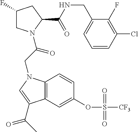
C12=C(C=C(OS([CF3])(=O)=O)C=C1)C(C(C)=O)=CN2CC(=O)N1CC(F)CC1C(NCC1=CC=CC(Cl)=C1F)=O
